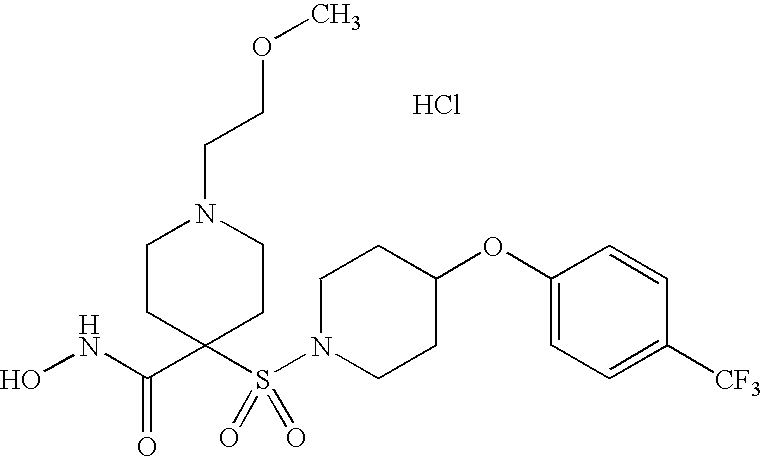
C(=O)(C1(S(N2CCC(OC3=CC=C([CF3])C=C3)CC2)(=O)=O)CCN(CCOC)CC1)NO.Cl
